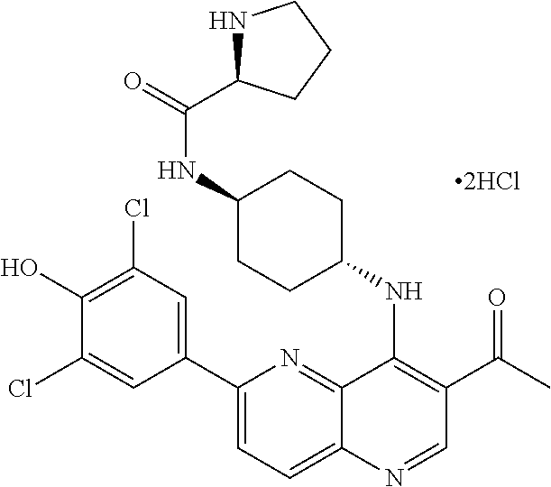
C12=NC(C3=CC(Cl)=C(O)C(Cl)=C3)=CC=C1N=CC(C(C)=O)=C2NC1CCC(NC(=O)C2NCCC2)CC1
